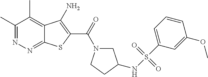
C1(C)=NN=C2C(=C1C)C(N)=C(C(=O)N1CC(NS(C3=CC=CC(OC)=C3)(=O)=O)CC1)S2
